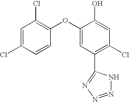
C1=C(Cl)C=CC(OC2=CC(C3=NN=NN3)=C(Cl)C=C2O)=C1Cl
